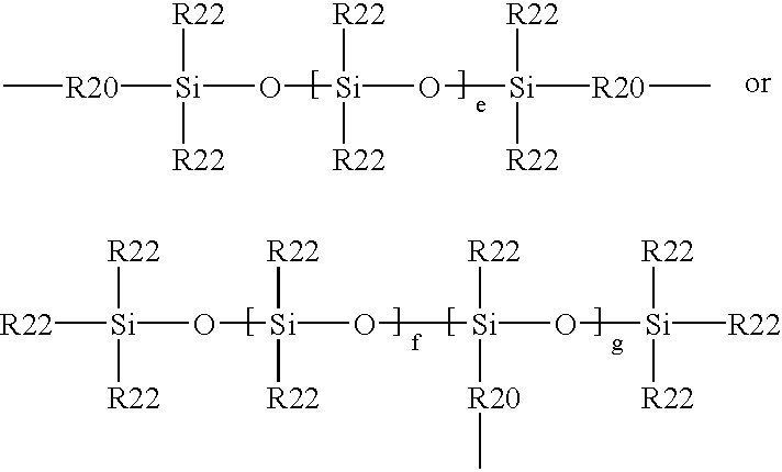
[Si](O[Si](O[Si]([R22])([R22])[R22])([R20]C)[R22])(O[Si]([R22])([R22])[R22])([R22])[R22].[Si](O[Si](O[Si]([R20]C)([R22])[R22])([R22])[R22])([R20]C)([R22])[R22]
